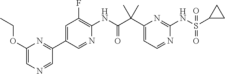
C1(C(C(NC2=C(F)C=C(C3=NC(OCC)=CN=C3)C=N2)=O)(C)C)=CC=NC(NS(C2CC2)(=O)=O)=N1
